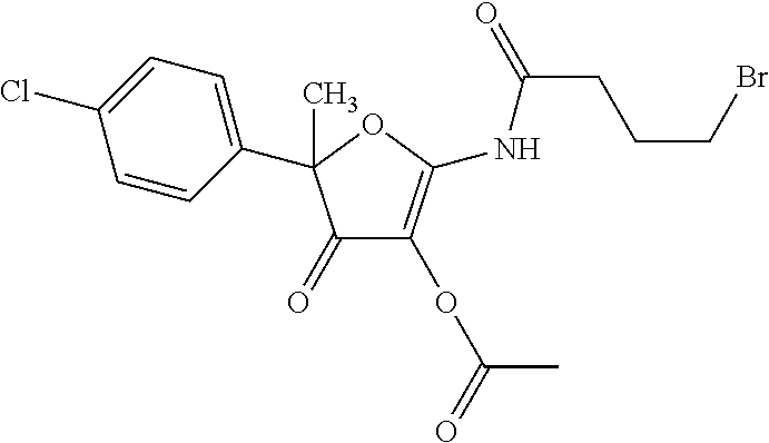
C1(=O)C(OC(C)=O)=C(NC(CCCBr)=O)OC1(C1=CC=C(Cl)C=C1)C
